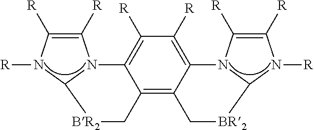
C1([R])=C([R])N([R])C2N1C1=C([R])C([R])=C3C(=C1C[BR2]2)C[BR2]C1N3C([R])=C([R])N1[R]
